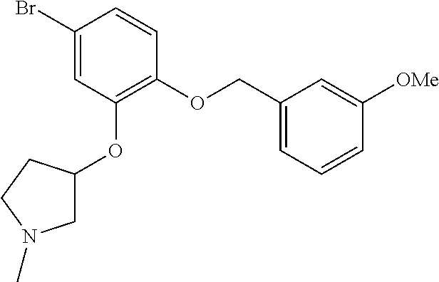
C1(OCC2=CC=CC([OMe])=C2)=C(OC2CN(C)CC2)C=C(Br)C=C1
